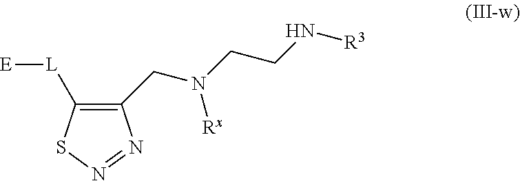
C1([L][E])=C(CN(CCN[R3])[Rx])N=NS1
